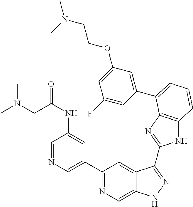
C1(C2=NC=C3C(=C2)C(C2=NC4=C(N2)C=CC=C4C2=CC(OCCN(C)C)=CC(F)=C2)=NN3)=CN=CC(NC(=O)CN(C)C)=C1
